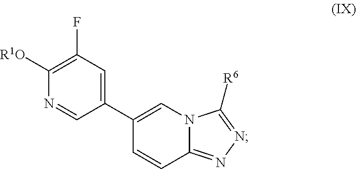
C1(C2=CC(F)=C([R1O])N=C2)=CN2C(=NN=C2[R6])C=C1
